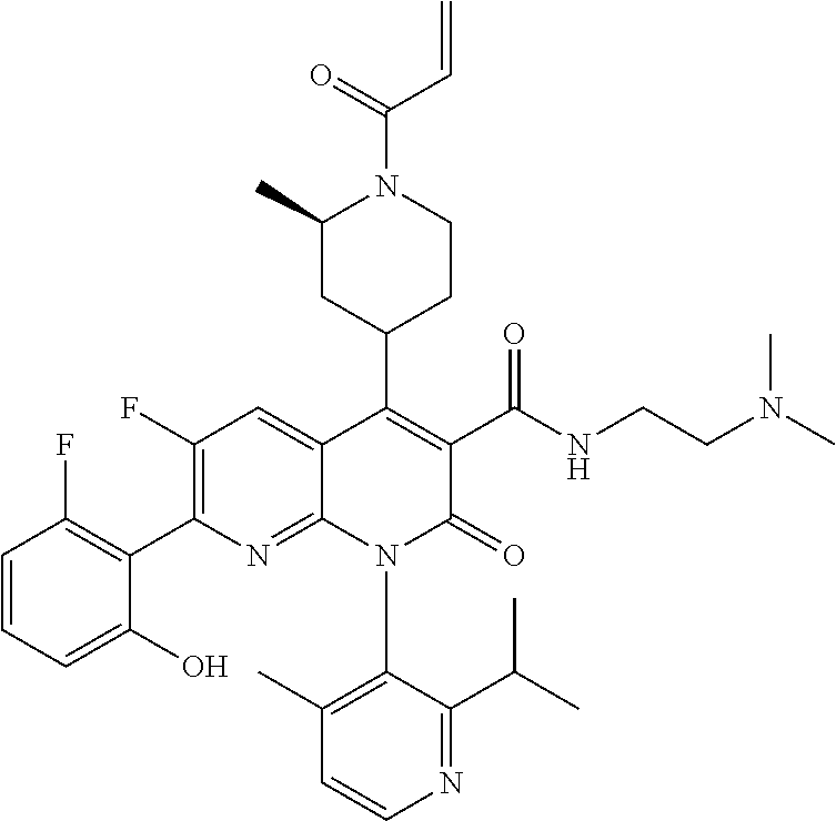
C1(F)=C(C2=C(F)C=CC=C2O)N=C2C(=C1)C(C1CCN(C(=O)C=C)C(C)C1)=C(C(NCCN(C)C)=O)C(=O)N2C1=C(C)C=CN=C1C(C)C
